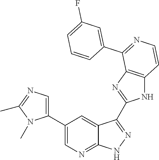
C1(C2=CN=C3C(=C2)C(C2=NC4=C(N2)C=CN=C4C2=CC(F)=CC=C2)=N[N H]3)=CN=C(C)N1C
